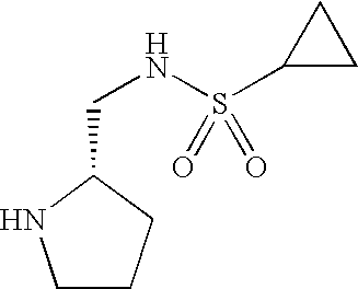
C1CCC(CNS(C2CC2)(=O)=O)N1
